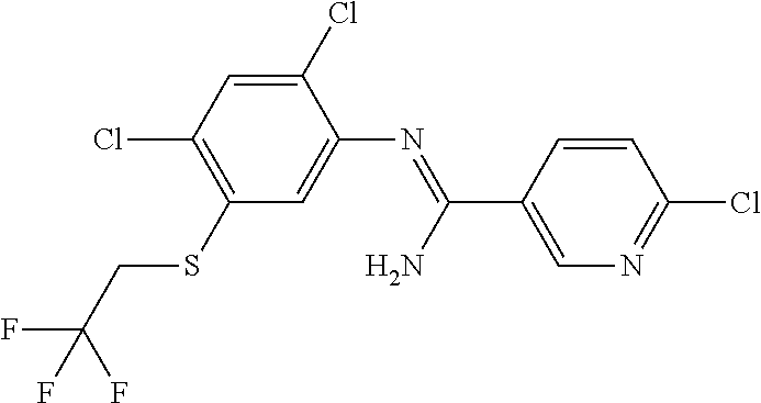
C1(Cl)=CC(Cl)=C(SCC(F)(F)F)C=C1N=C(C1=CN=C(Cl)C=C1)N
